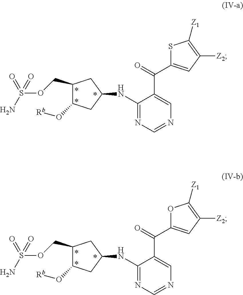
C1(COS(N)(=O)=O)C(O[Rb])CC(NC2=NC=NC=C2C(=O)C2=CC([Z2])=C([Z1])S2)C1.C1(COS(N)(=O)=O)C(O[Rb])CC(NC2=NC=NC=C2C(=O)C2=CC([Z2])=C([Z1])O2)C1
